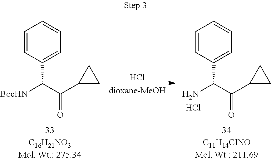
C1=CC(C([BocHN])C(=O)C2CC2)=CC=C1.Cl.C1=CC(C(N)C(=O)C2CC2)=CC=C1.Cl
